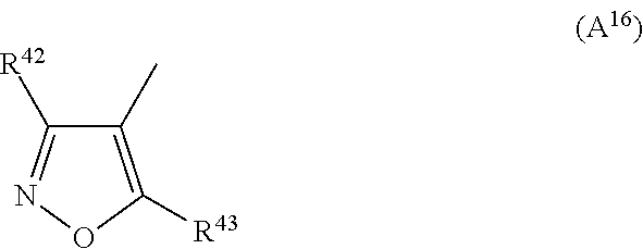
C1(C)=C([R43])ON=C1[R42]
